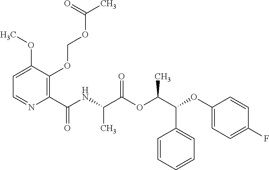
C1=C(OC)C(OCOC(C)=O)=C(C(NC(C(OC(C(C2=CC=CC=C2)OC2=CC=C(F)C=C2)C)=O)C)=O)N=C1
